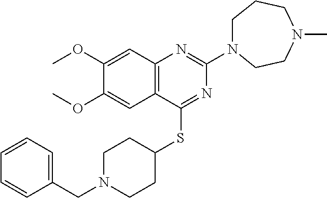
C12=C(C(SC3CCN(CC4=CC=CC=C4)CC3)=NC(N3CCCN(C)CC3)=N1)C=C(OC)C(OC)=C2
